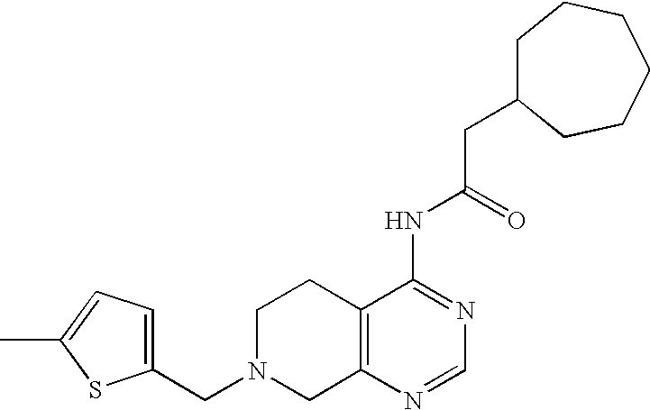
C1(CN2CC3=C(CC2)C(NC(CC2CCCCCC2)=O)=NC=N3)=CC=C(C)S1
